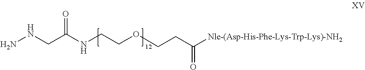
O=C(NCCOCCC([Nle-(Asp-His-Phe-Lys-Trp-Lys)-NH2])=O)CNN
